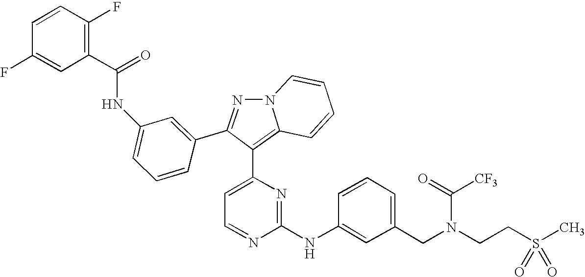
C1(NC(C2=C(F)C=CC(F)=C2)=O)=CC=CC(C2=NN3C=CC=CC3=C2C2=CC=NC(NC3=CC(CN(C(=O)[CF3])CCS(C)(=O)=O)=CC=C3)=N2)=C1
